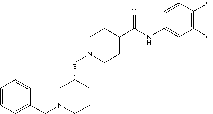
C1(CN2CCC(C(=O)NC3=CC(Cl)=C(Cl)C=C3)CC2)CN(CC2=CC=CC=C2)CCC1
